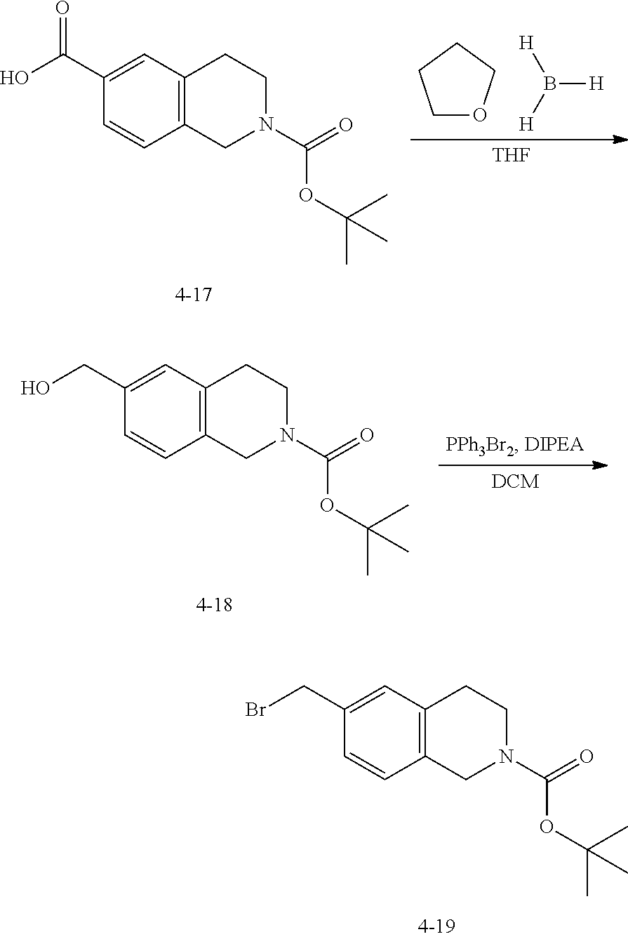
B([H])([H])[H].C1OCCC1.[THF].C1=CC2=C(C=C1C(=O)O)CCN(C(OC(C)(C)C)=O)C2.[DCM].C1=CC2=C(C=C1CO)CCN(C(OC(C)(C)C)=O)C2.C1=CC2=C(C=C1CBr)CCN(C(OC(C)(C)C)=O)C2
